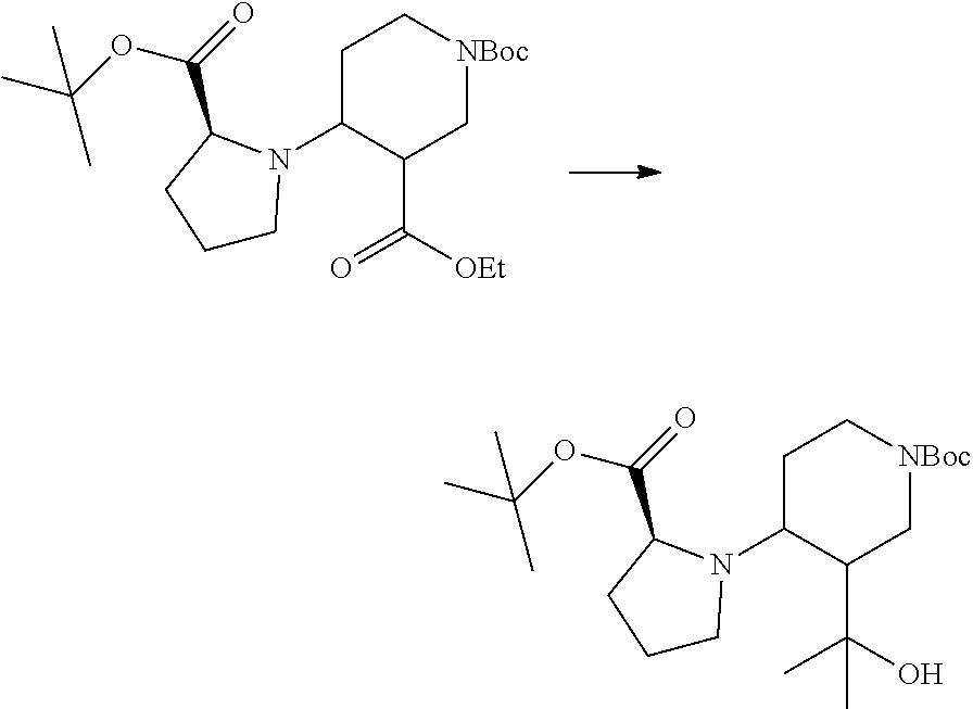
C1C(N2CCCC2C(=O)OC(C)(C)C)C(C([OEt])=O)C[NBoc]C1.C1C(N2CCCC2C(=O)OC(C)(C)C)C(C(O)(C)C)C[NBoc]C1
